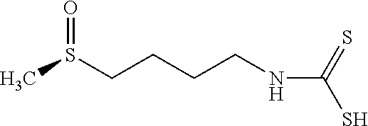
CS(CCCCNC(S)=S)=O
